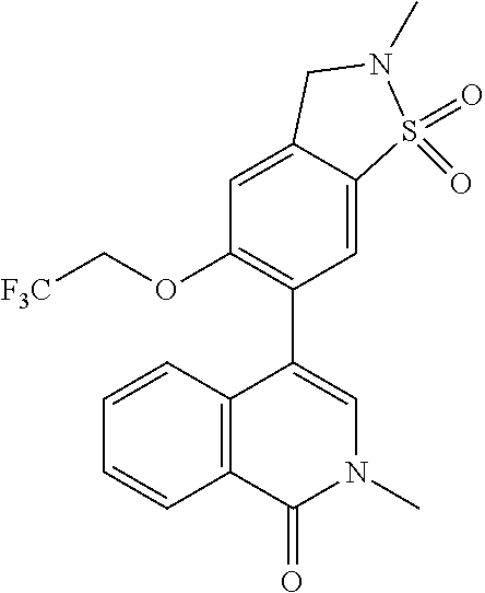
C1(OC[F3C])=C(C2=CN(C)C(=O)C3=C2C=CC=C3)C=C2C(=C1)CN(C)S2(=O)=O
